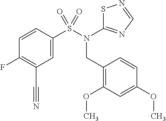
C1=CC(S(N(CC2=C(OC)C=C(OC)C=C2)C2=NC=NS2)(=O)=O)=CC(C#N)=C1F
